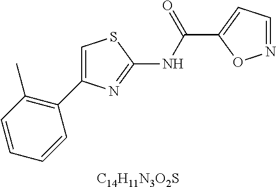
C1=CC=CC(C2=CSC(NC(C3=CC=NO3)=O)=N2)=C1C.[C14H11N3O2S]
